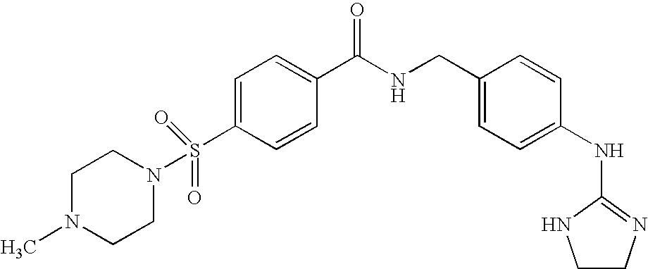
C1=C(S(=O)(N2CCN(C)CC2)=O)C=CC(C(NCC2=CC=C(NC3=NCCN3)C=C2)=O)=C1
